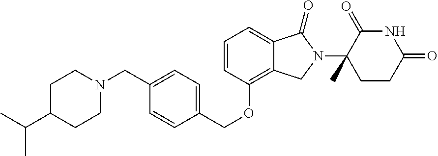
CC(C1CCN(CC2=CC=C(COC3=C4C(=CC=C3)C(=O)N(C3(C)C(=O)NC(=O)CC3)C4)C=C2)CC1)C
